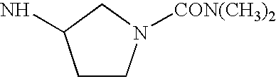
C1CN([CON(CH3)2])CC1N
